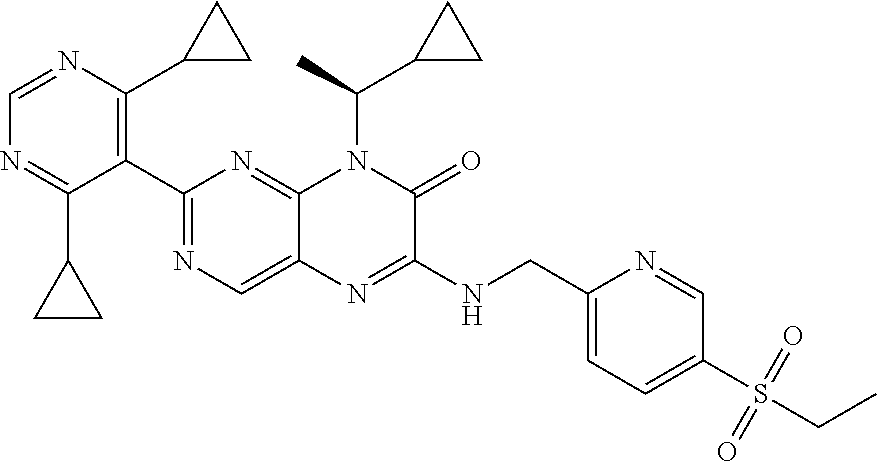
C1=NC(C2CC2)=C(C2=NC=C3C(=N2)N(C(C)C2CC2)C(=O)C(NCC2=CC=C(S(CC)(=O)=O)C=N2)=N3)C(C2CC2)=N1
